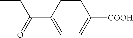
C1=CC(C(CC)=O)=CC=C1[COOH]
